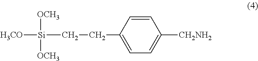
[H3CO][Si](CCC1=CC=C([CH2NH2])C=C1)([OCH3])[OCH3]
